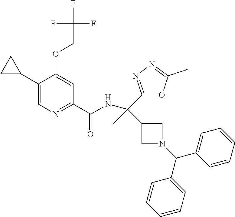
C1(C(C)(NC(C2=NC=C(C3CC3)C(OCC(F)(F)F)=C2)=O)C2=NN=C(C)O2)CN(C(C2=CC=CC=C2)C2=CC=CC=C2)C1
